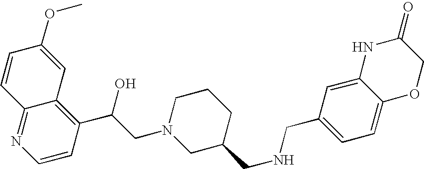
C1=CC2=NC=CC(C(CN3CC(CNCC4=CC=C5C(=C4)NC(=O)CO5)CCC3)O)=C2C=C1OC
